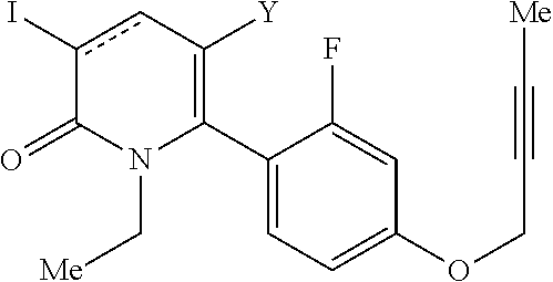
C1(C2=C([Y])cc(I)C(=O)N2C[Me])=CC=C(OCC#C[Me])C=C1F
